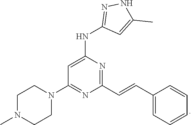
C1N(C)CCN(C2=NC(C=CC3=CC=CC=C3)=NC(NC3=NNC(C)=C3)=C2)C1
